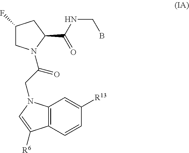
C12=C(C=CC([R13])=C1)C([R6])=CN2CC(=O)N1CC(F)CC1C(=O)NCB
